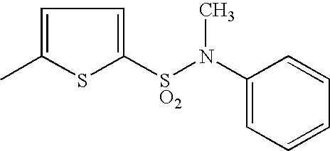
C1=C(C)SC([SO2]N(C2=CC=CC=C2)C)=C1
